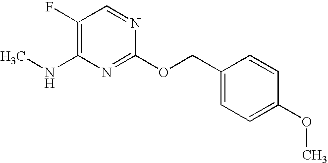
C1(F)=C(NC)N=C(OCC2=CC=C(OC)C=C2)N=C1
